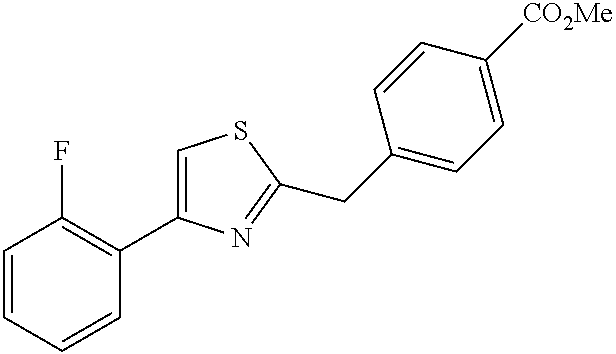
C1=CC=CC(C2=CSC(CC3=CC=C([CO2Me])C=C3)=N2)=C1F
